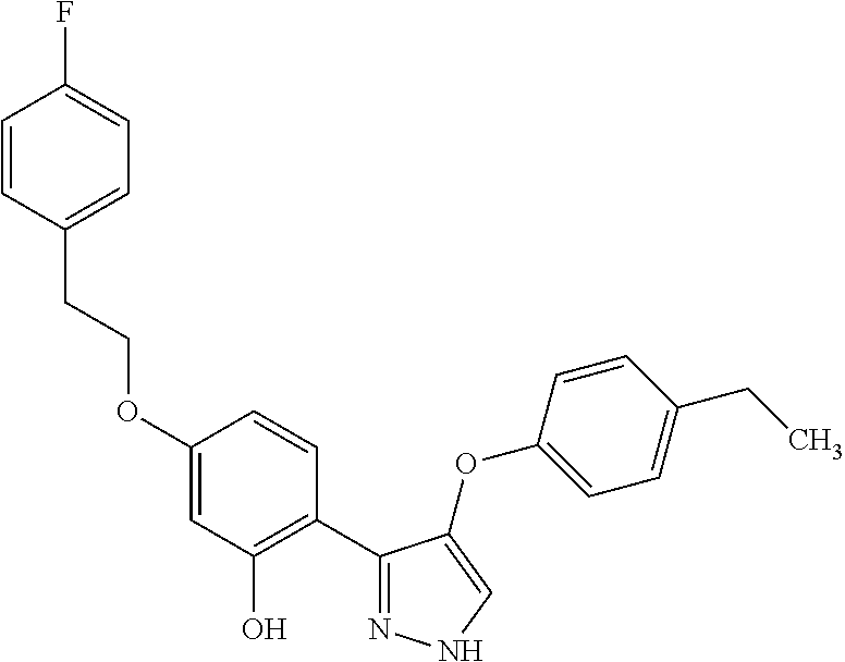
O(C1=CC(O)=C(C2=NNC=C2OC2=CC=C(CC)C=C2)C=C1)CCC1=CC=C(F)C=C1
